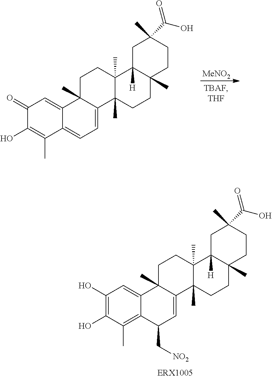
C1(O)=C(O)C(C)=C2C(=C1)C1(C)C(=CC2C[NO2])C2(C)C(C)(CC1)C1([H])C(C)(CC2)CCC(C)(C(O)=O)C1.[MeNO2].C1(=O)C(O)=C(C)C2=CC=C3C(C)(C2=C1)CCC1(C)C3(C)CCC2(C)C1([H])CC(C)(C(O)=O)CC2
